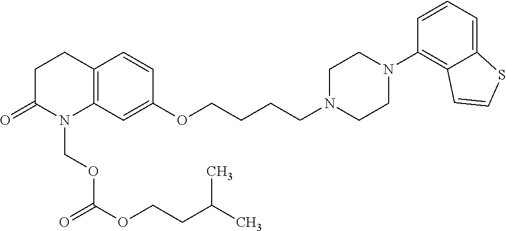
C12=C(C=C(OCCCCN3CCN(C4=C5C(=CC=C4)SC=C5)CC3)C=C1)N(COC(OCCC(C)C)=O)C(=O)CC2
